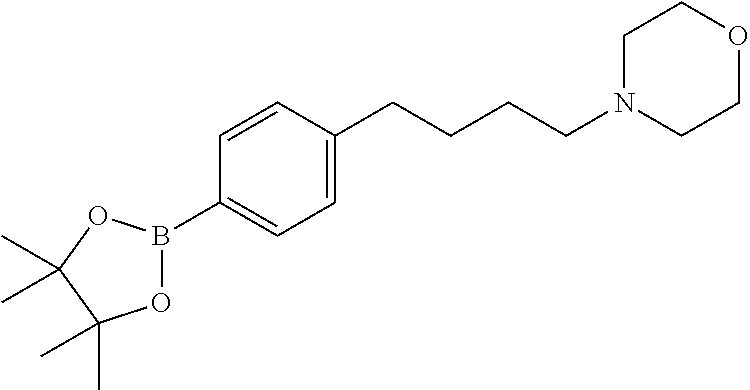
C1=CC(CCCCN2CCOCC2)=CC=C1B1OC(C)(C)C(C)(C)O1
